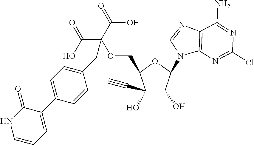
C1(C#C)(O)C(O)C(N2C3=C(N=C2)C(N)=NC(Cl)=N3)OC1COC(C(O)=O)(C(O)=O)CC1=CC=C(C2=CC=CNC2=O)C=C1
